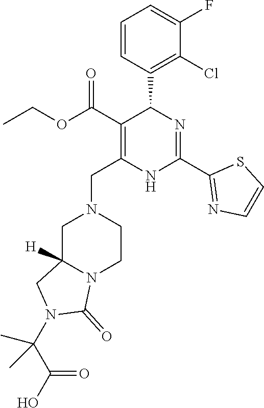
C1=CC(C2C(C(OCC)=O)=C(CN3CC4([H])N(CC3)C(=O)N(C(C(O)=O)(C)C)C4)NC(C3=NC=CS3)=N2)=C(Cl)C(F)=C1
